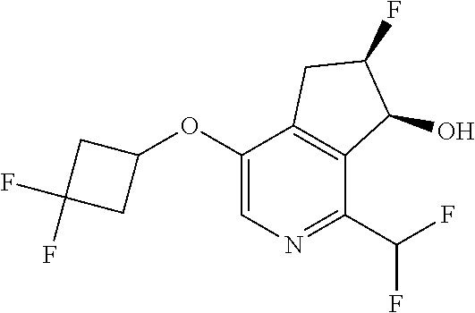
C1(OC2CC(F)(F)C2)=CN=C(C(F)F)C2=C1CC(F)C2O
